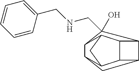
C12C3C4C1C(CNCC1=CC=CC=C1)(O)C1C2CC3C1C4
